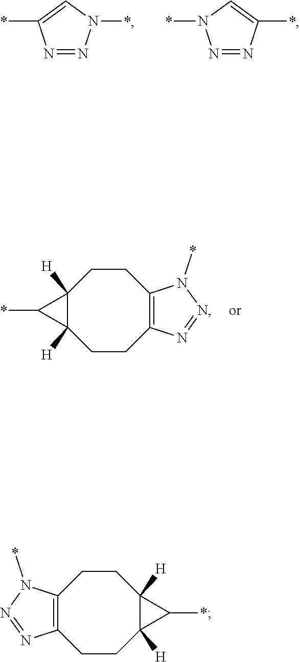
N1=NN(*)C=C1*.N1=NC(*)=CN1*.C12([H])C([H])(CCC3=C(CC1)N(*)N=N3)C2*.C12([H])C([H])(CCC3=C(CC1)N(*)N=N3)C2*
